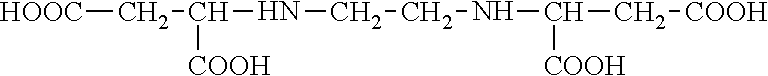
[HOOC]CC([COOH])NCCNC(C[COOH])[COOH]
